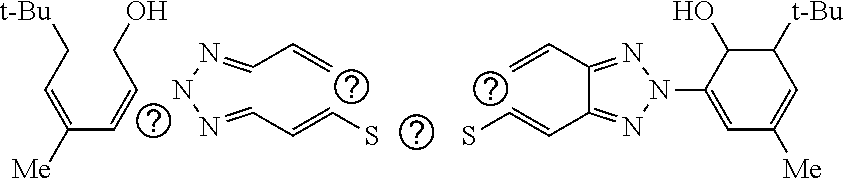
SC=CC1=NN(C2=CC([Me])=CC([t-Bu])C2O)N=C1C=C.SC=CC=NNN=CC=C.C(CO)=CC(=CC[t-Bu])[Me]
